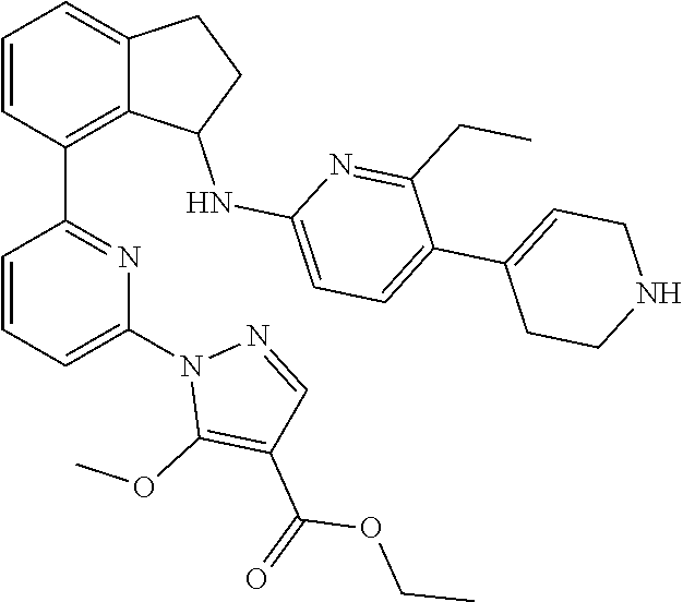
C1=CC(C2=NC(N3C(OC)=C(C(=O)OCC)C=N3)=CC=C2)=C2C(=C1)CCC2NC1=CC=C(C2=CCNCC2)C(CC)=N1
